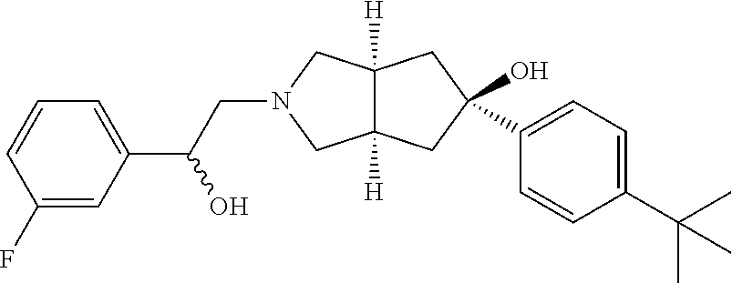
C1(C2=CC=C(C(C)(C)C)C=C2)(O)CC2([H])C([H])(CN(CC(C3=CC=CC(F)=C3)O)C2)C1
